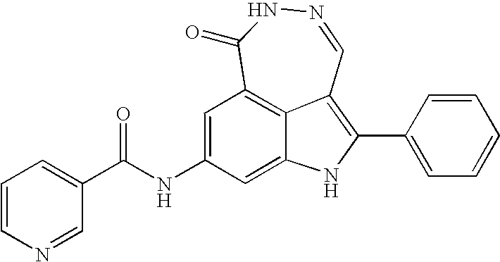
N1=CC2=C(C3=CC=CC=C3)NC3=CC(NC(C4=CC=CN=C4)=O)=CC(=C23)C(=O)N1
